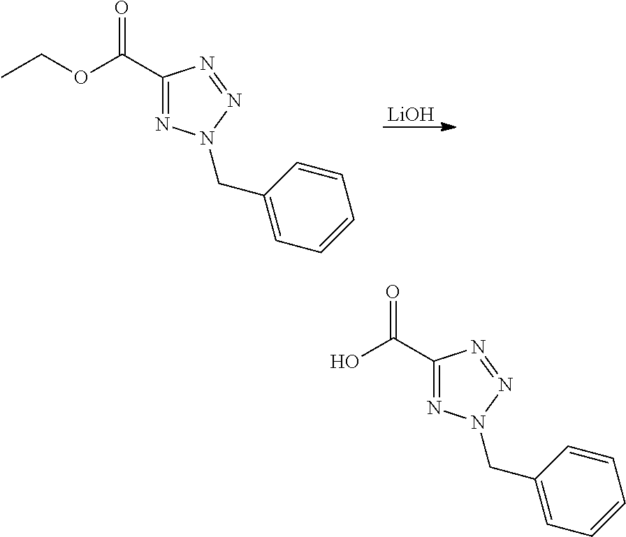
OC(=O)C1=NN(CC2=CC=CC=C2)N=N1.CCOC(=O)C1=NN(CC2=CC=CC=C2)N=N1.[LiOH]
